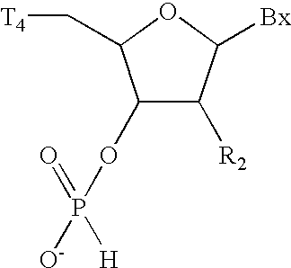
C1(OP([O-])(=O)[H])C([R2])C([Bx])OC1C[T4]
